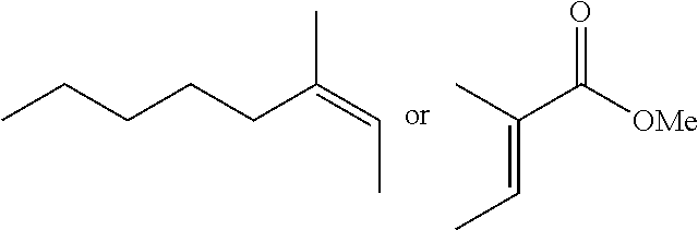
CCCCCC(=CC)C.C(C([OMe])=O)(C)=CC
